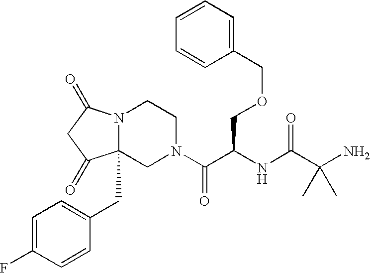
C12(CC3=CC=C(F)C=C3)N(C(=O)CC1=O)CCN(C(C(NC(C(N)(C)C)=O)COCC1=CC=CC=C1)=O)C2
